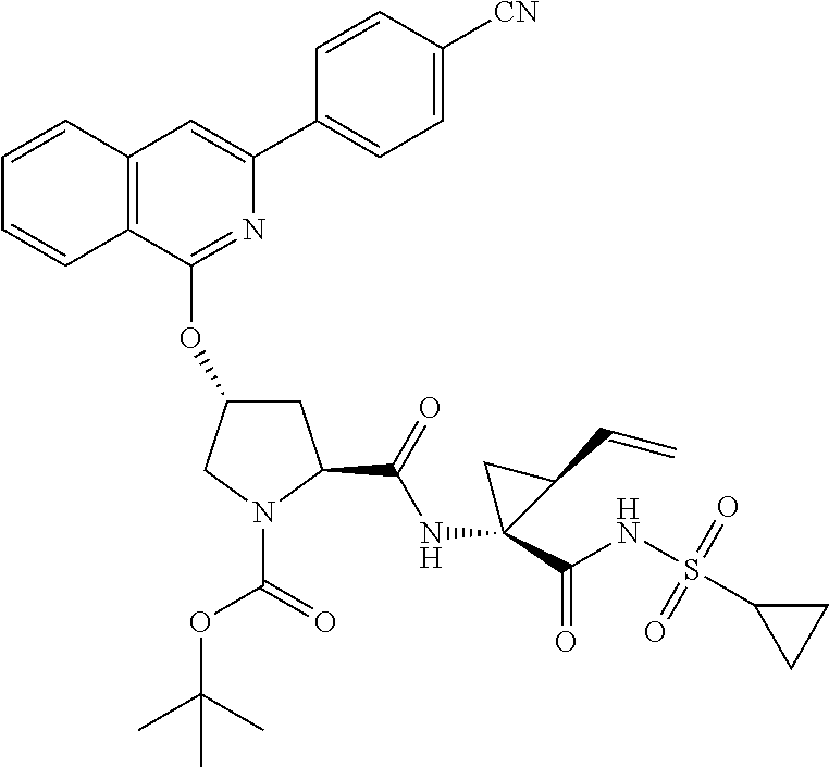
O(C(=O)N1C(C(=O)NC2(C(NS(C3CC3)(=O)=O)=O)C(C=C)C2)CC(OC2=NC(C3=CC=C([CN])C=C3)=CC3=C2C=CC=C3)C1)C(C)(C)C
